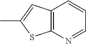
C12=C(SC(C)=C1)N=CC=C2
